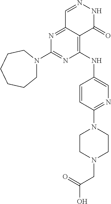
N1=C2C(=C(NC3=CN=C(N4CCN(CC(=O)O)CC4)C=C3)N=C1N1CCCCCC1)C(=O)NN=C2
